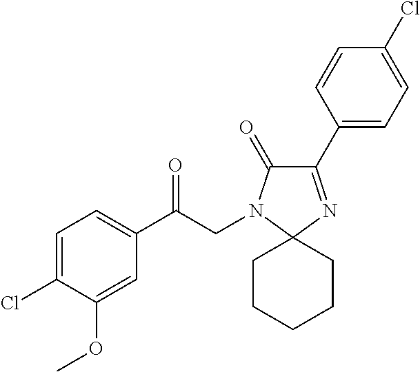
C1=C(Cl)C(OC)=CC(C(CN2C(=O)C(C3=CC=C(Cl)C=C3)=NC23CCCCC3)=O)=C1
